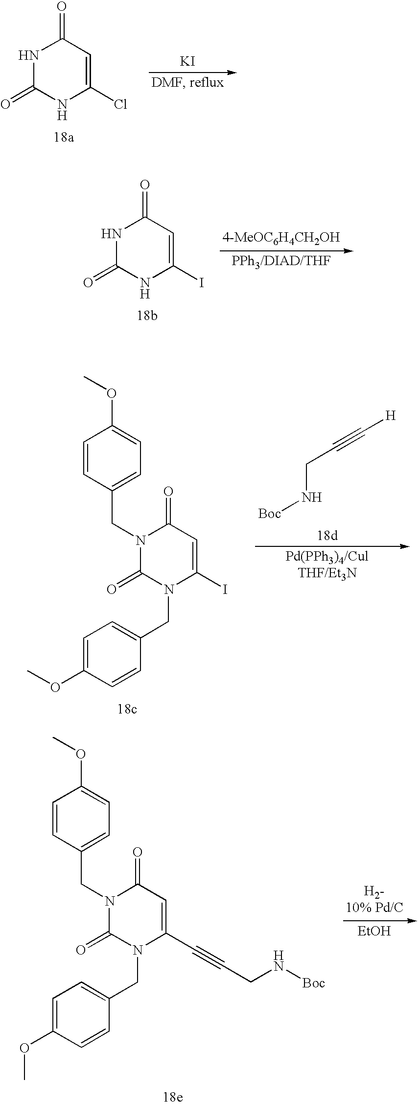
N1C(=O)NC(Cl)=CC1=O.[KI].N1C(=O)NC(I)=CC1=O.[4-MeOC6H4CH2OH].N1(CC2=CC=C(OC)C=C2)C(=O)N(CC2=CC=C(OC)C=C2)C(I)=CC1=O.C(N[Boc])C#C[H].N1(CC2=CC=C(OC)C=C2)C(=O)N(CC2=CC=C(OC)C=C2)C(C#CCN[Boc])=CC1=O.[EtOH]
